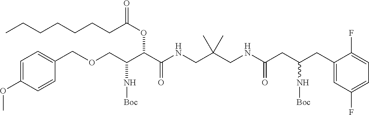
C(C(C(C(NCC(CNC(CC(CC1=CC(F)=CC=C1F)N[Boc])=O)(C)C)=O)OC(=O)CCCCCCC)N[Boc])OCC1=CC=C(OC)C=C1
